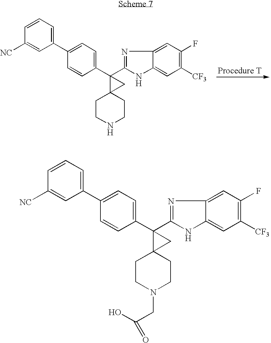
C1(C2=CC=CC([NC])=C2)=CC=C(C2(C3=NC4=CC(F)=C([CF3])C=C4N3)C3(CCNCC3)C2)C=C1.C1(C2=CC=CC([NC])=C2)=CC=C(C2(C3=NC4=CC(F)=C([CF3])C=C4N3)C3(CCN(CC(O)=O)CC3)C2)C=C1
